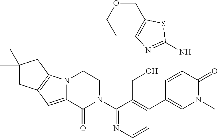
C1=CN=C(N2CCN3C(=CC4=C3CC(C)(C)C4)C2=O)C(CO)=C1C1=CN(C)C(=O)C(NC2=NC3=C(COCC3)S2)=C1
